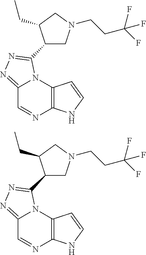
C12=C(N3C(=NN=C3C3CN(CCC(F)(F)F)CC3CC)C=N1)C=CN2.C12=C(N3C(=NN=C3C3CN(CCC(F)(F)F)CC3CC)C=N1)C=CN2
